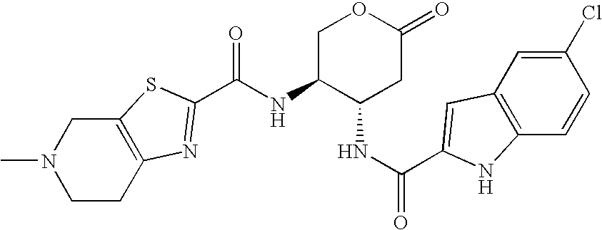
C12=C(CCN(C)C1)N=C(C(NC1C(NC(=O)C3=CC4=C(C=CC(Cl)=C4)N3)CC(=O)OC1)=O)S2
